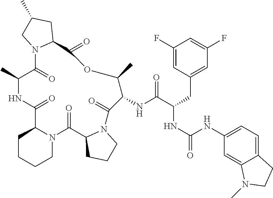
C1CCCN2C1C(=O)NC(C)C(=O)N1C(C(=O)OC(C)C(NC(C(NC(=O)NC3=CC=C4C(=C3)N(C)CC4)CC3=CC(F)=CC(F)=C3)=O)C(=O)N3C(C2=O)CCC3)CC(C)C1
